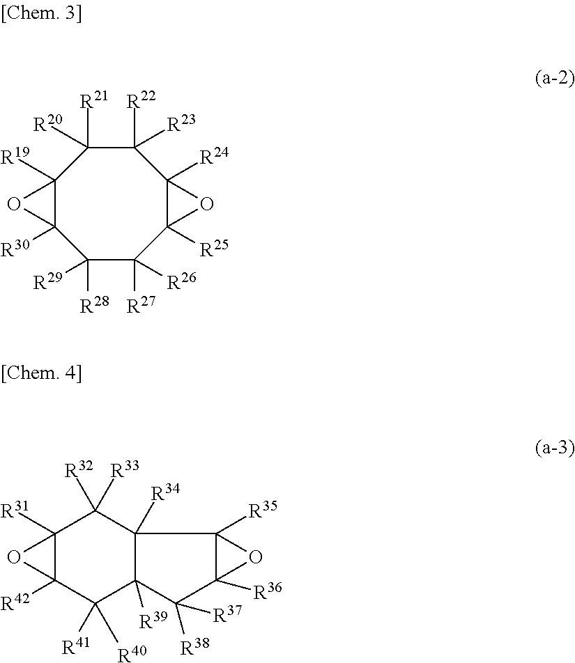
C1([R29])([R28])C([R27])([R26])C2([R25])C([R24])(C([R22])([R23])C([R21])([R20])C3([R19])C1([R30])O3)O2.C12([R31])C([R42])(C([R41])([R40])C3([R39])C([R34])(C1([R33])[R32])C1([R35])C([R36])(C3([R38])[R37])O1)O2
